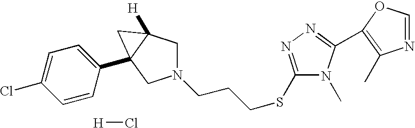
[H]Cl.C1(SCCCN2CC3([H])C(C4=CC=C(Cl)C=C4)(C2)C3)=NN=C(C2=C(C)N=CO2)N1C
